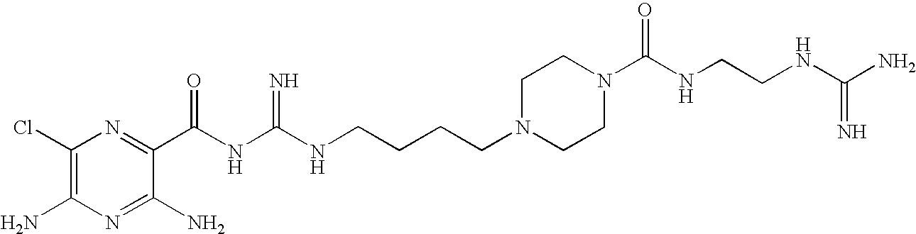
C1(Cl)=C(N)N=C(N)C(C(NC(NCCCCN2CCN(C(NCCNC(N)=N)=O)CC2)=N)=O)=N1
